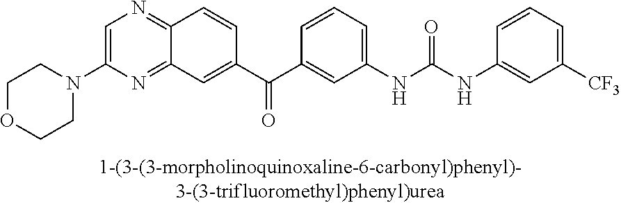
C1COCCN1C1=CN=C2C(=N1)C=C(C(=O)C1=CC(NC(=O)NC3=CC([CF3])=CC=C3)=CC=C1)C=C2
